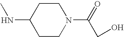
C1CC(NC)CCN1C(=O)CO
